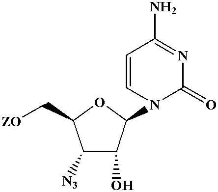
C1(=O)N=C(N)C=CN1C1C(O)C([N3])C(C[ZO])O1
